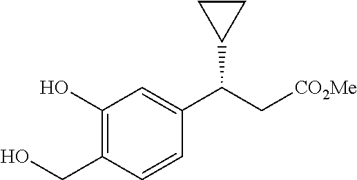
C1(O)=C(CO)C=CC(C(C[CO2Me])C2CC2)=C1
